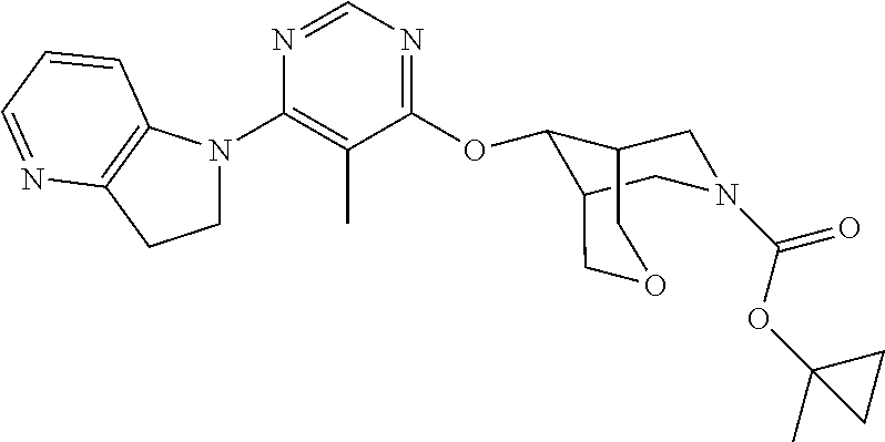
C1(OC2C3CN(C(=O)OC4(C)CC4)CC2COC3)=NC=NC(N2CCC3=C2C=CC=N3)=C1C
